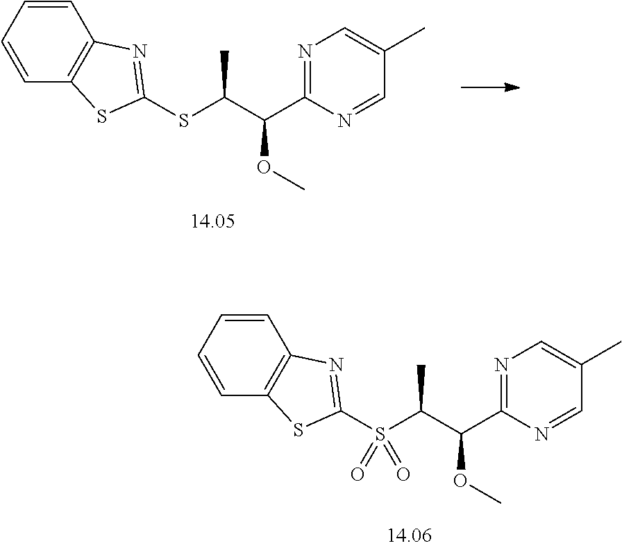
N1=C(C(C(S(C2=NC3=C(S2)C=CC=C3)(=O)=O)C)OC)N=CC(C)=C1.N1=C(C(C(SC2=NC3=C(S2)C=CC=C3)C)OC)N=CC(C)=C1
